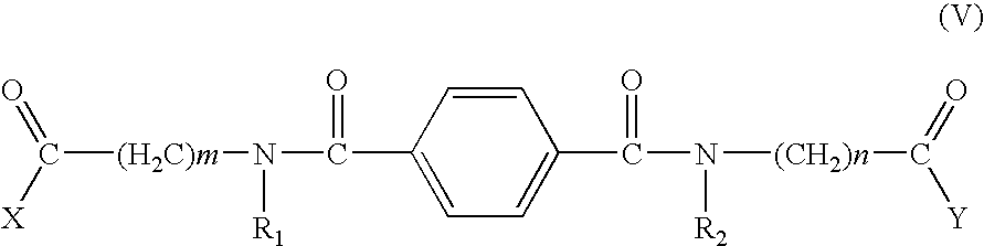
C([(H2C)m]N(C(C1=CC=C(C(N([(CH2)n]C([Y])=O)[R2])=O)C=C1)=O)[R1])([X])=O
